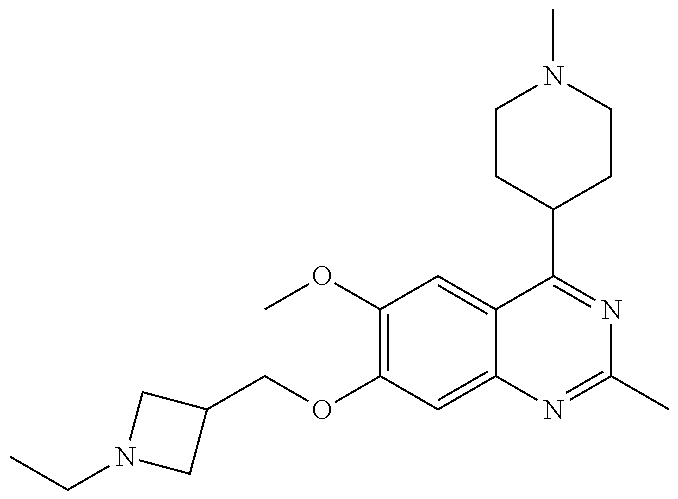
C1(COC2=C(OC)C=C3C(=C2)N=C(C)N=C3C2CCN(C)CC2)CN(CC)C1
